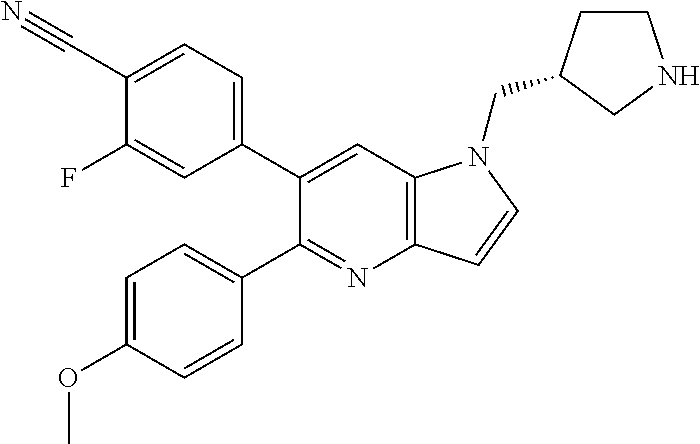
C1(C2=CC=C(C#N)C(F)=C2)=CC2=C(N=C1C1=CC=C(OC)C=C1)C=CN2CC1CCNC1
